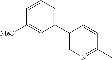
C1=C(C2=CC=CC([MeO])=C2)C=CC(C)=N1
